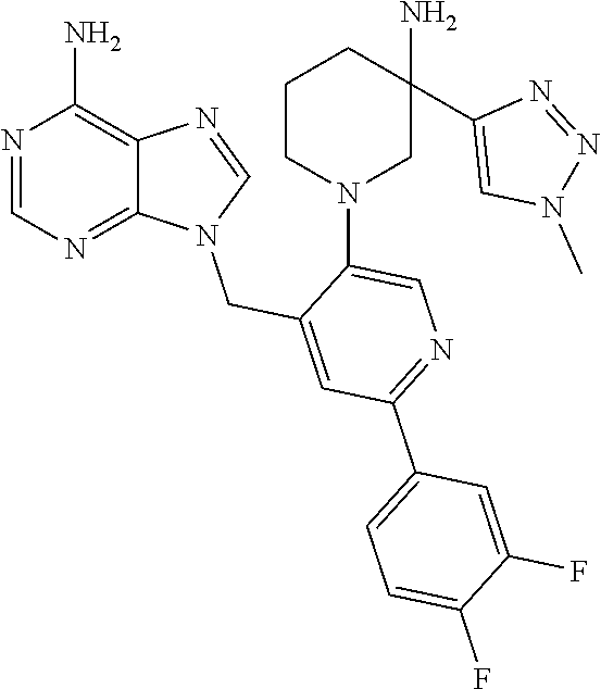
N1=CN=C2C(=C1N)N=CN2CC1=CC(C2=CC=C(F)C(F)=C2)=NC=C1N1CC(N)(C2=CN(C)N=N2)CCC1
